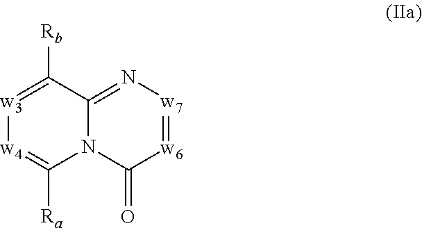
[w3]1=C([Rb])C2=N[w7]=[w6]C(=O)N2C([Ra])=[w4]1
